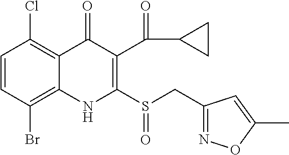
C1=CC(Br)=C2C(=C1Cl)C(=O)C(C(=O)C1CC1)=C(S(CC1=NOC(C)=C1)=O)N2
